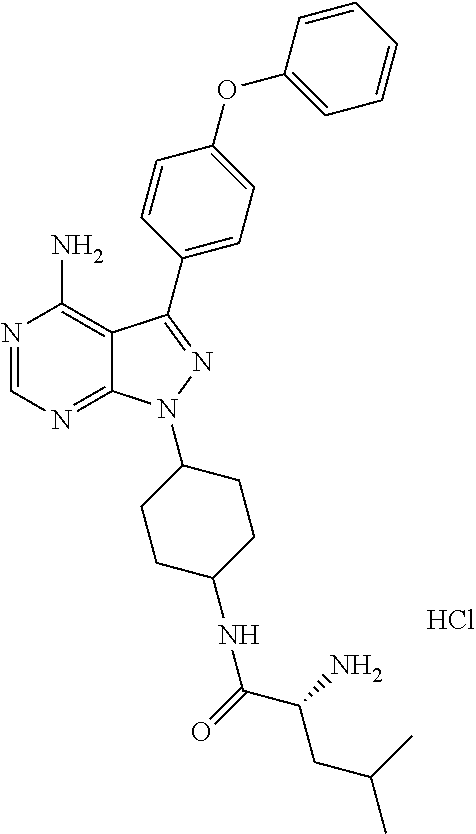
N1=CN=C2C(=C1N)C(C1=CC=C(OC3=CC=CC=C3)C=C1)=NN2C1CCC(NC(=O)C(CC(C)C)N)CC1.Cl
